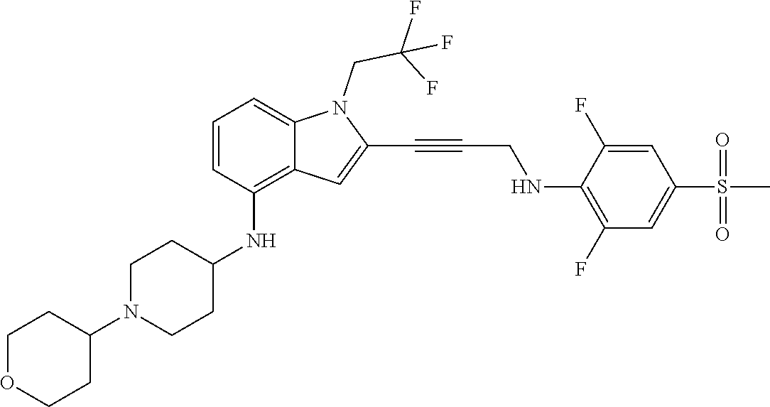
C(C#CC1=CC2=C(NC3CCN(C4CCOCC4)CC3)C=CC=C2N1CC(F)(F)F)NC1=C(F)C=C(S(C)(=O)=O)C=C1F
